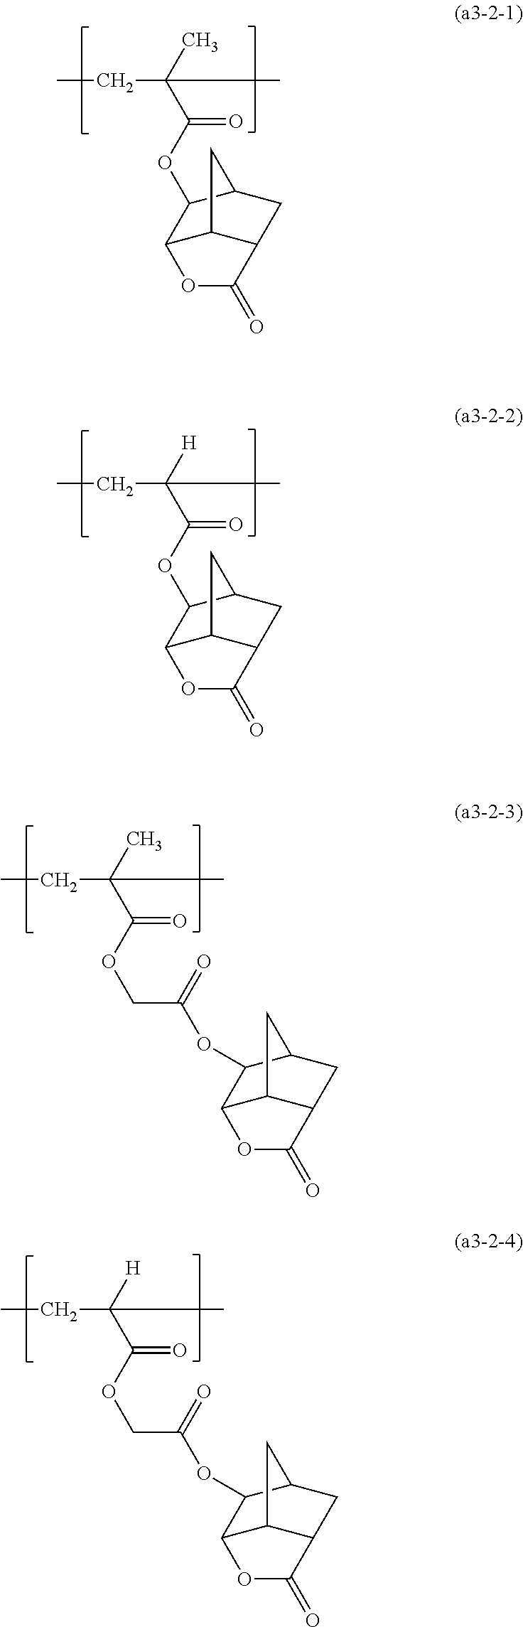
CCC(C)(C(OC1C2C3C(CC1C3)C(=O)O2)=O)C.CCC([H])(C(OC1C2C3C(CC1C3)C(=O)O2)=O)C.CCC(C)(C(OCC(OC1C2C3C(CC1C3)C(=O)O2)=O)=O)C.CCC([H])(C(OCC(OC1C2C3C(CC1C3)C(=O)O2)=O)=O)C
